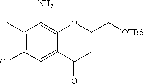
C1(C)=C(Cl)C=C(C(C)=O)C(OCC[OTBS])=C1N
